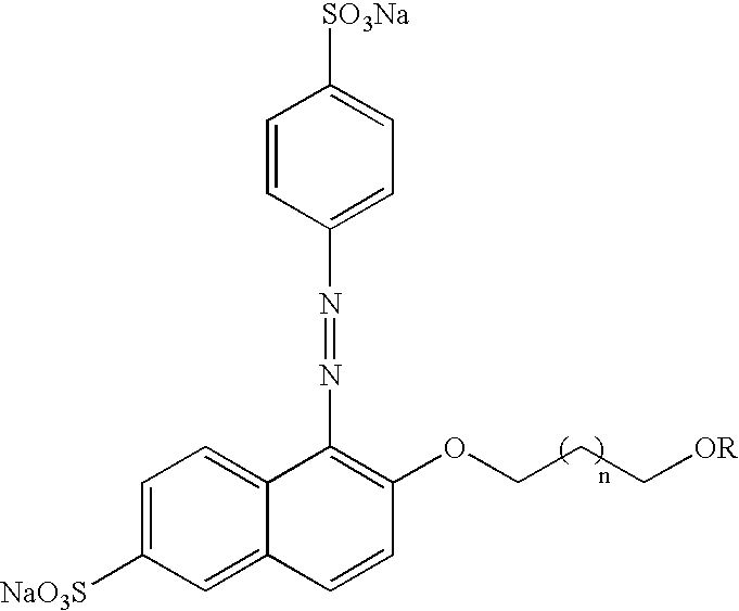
C1=C([NaO3S])C=C2C(=C1)C(N=NC1=CC=C([SO3Na])C=C1)=C(OCCC[OR])C=C2
